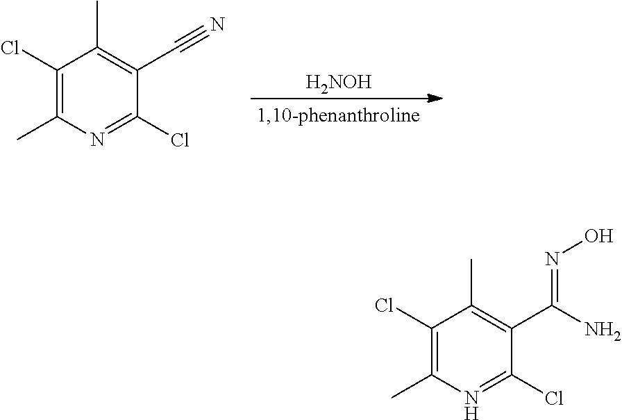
[H2NOH].C1(Cl)=C(C)N=C(Cl)C(C#N)=C1C.C1(Cl)=C(C)N=C(Cl)C(C(N)=NO)=C1C
